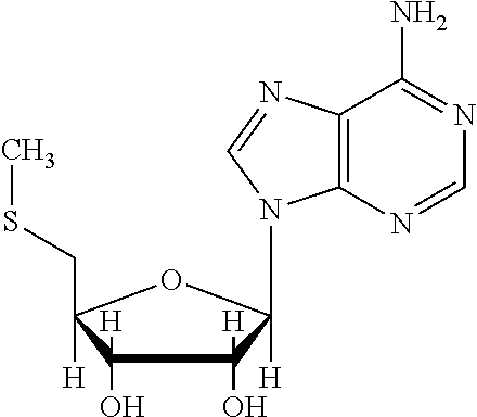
C1(O)([H])C(O)([H])C([H])(N2C3=C(C(N)=NC=N3)N=C2)OC1(CSC)[H]
